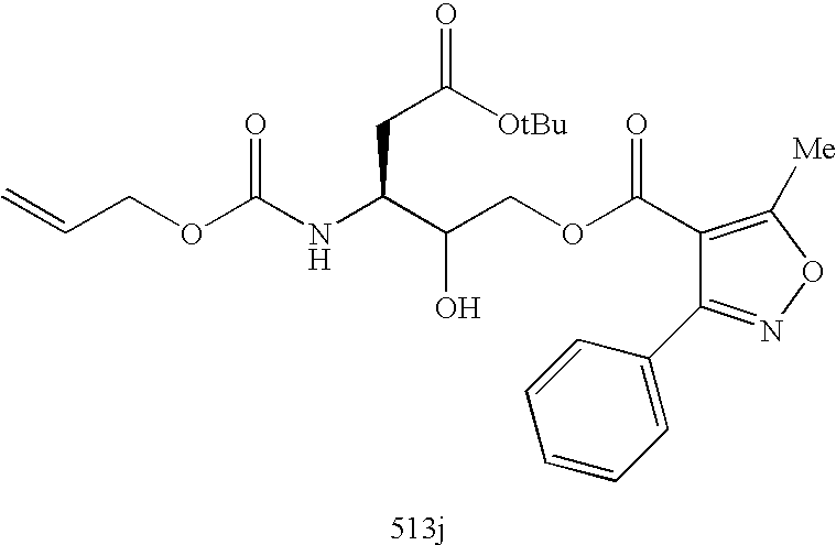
C=CCOC(NC(C(COC(C1=C([Me])ON=C1C1=CC=CC=C1)=O)O)CC(=O)[OtBu])=O
